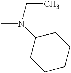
C1CCCC(N(CC)C)C1
